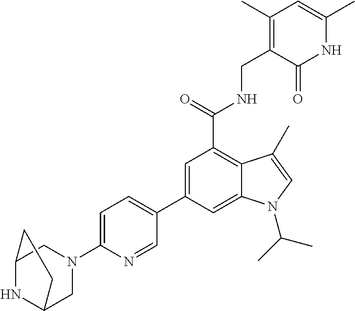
C1(C2=CC=C(N3CC4NC(C3)CC4)N=C2)=CC(C(=O)NCC2=C(C)C=C(C)NC2=O)=C2C(=C1)N(C(C)C)C=C2C
